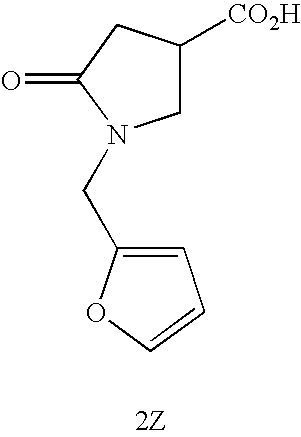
C1([CO2H])CN(CC2=CC=CO2)C(=O)C1.[2Z]
